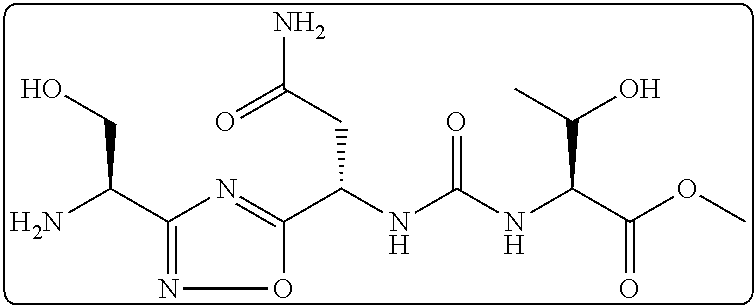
C1(C(N)CO)=NOC(C(NC(NC(C(OC)=O)C(C)O)=O)CC(=O)N)=N1
